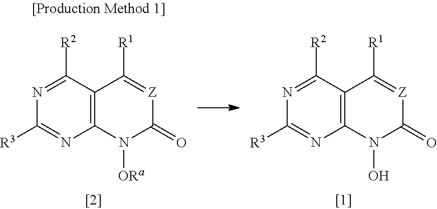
C12=C(C([R2])=NC([R3])=N1)C([R1])=[Z]C(=O)N2[ORa].C12=C(C([R2])=NC([R3])=N1)C([R1])=[Z]C(=O)N2O
